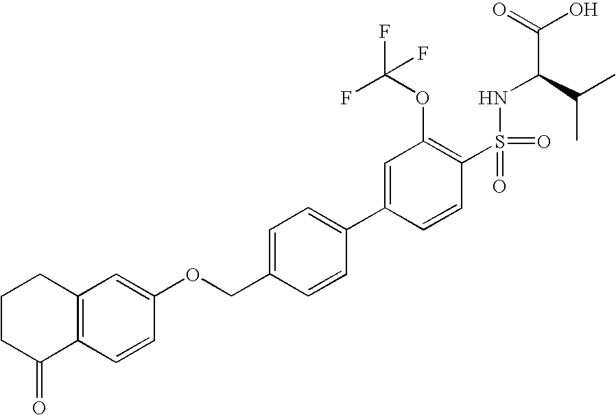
C12=C(C=C(OCC3=CC=C(C4=CC(OC(F)(F)F)=C(S(=O)(=O)NC(C(=O)O)C(C)C)C=C4)C=C3)C=C1)CCCC2=O
